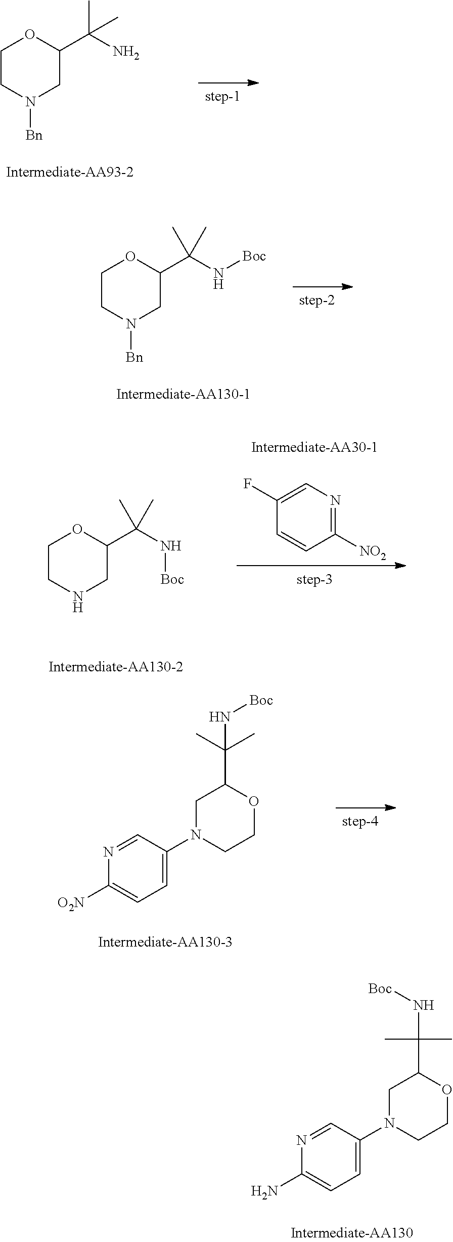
C1CN([Bn])CC(C(N)(C)C)O1.C1CN([Bn])CC(C(N[Boc])(C)C)O1.C1CNCC(C(N[Boc])(C)C)O1.C1([NO2])=NC=C(F)C=C1.C1N(C2=CC=C([O2N])N=C2)CCOC1C(C)(C)N[Boc].C1N(C2=CC=C(N)N=C2)CCOC1C(C)(C)N[Boc]
